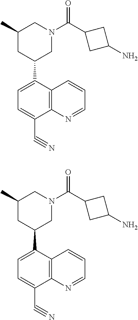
C1(C#N)=CC=C(C2CC(C)CN(C(C3CC(N)C3)=O)C2)C2=C1N=CC=C2.C1(C#N)=CC=C(C2CC(C)CN(C(C3CC(N)C3)=O)C2)C2=C1N=CC=C2
